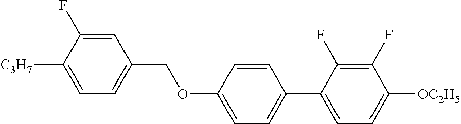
C1=C(F)C([C3H7])=CC=C1COC1=CC=C(C2=CC=C([OC2H5])C(F)=C2F)C=C1
